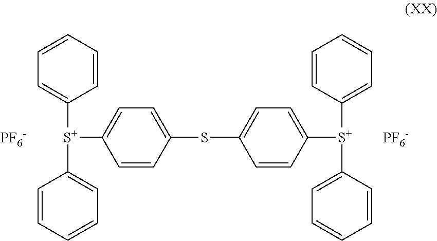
C1=CC=CC([S+](C2=CC=CC=C2)C2=CC=C(SC3=CC=C([S+](C4=CC=CC=C4)C4=CC=CC=C4)C=C3)C=C2)=C1.[PF6-].[PF6-]
